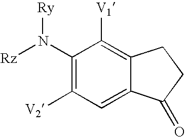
C1(N([Ry])[Rz])=C([V2])C=C2C(=C1[V1])CCC2=O
